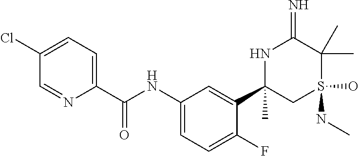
C1(C(NC2=CC=C(F)C(C3(C)CS(NC)(O)C(C)(C)C(=N)N3)=C2)=O)=CC=C(Cl)C=N1
